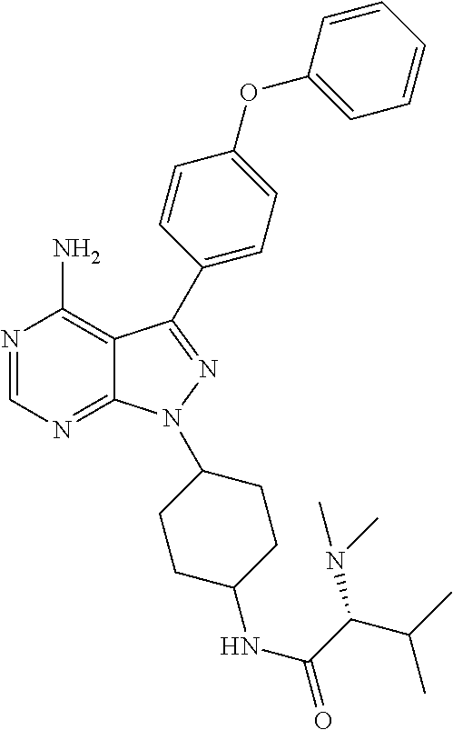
N1=CN=C2C(=C1N)C(C1=CC=C(OC3=CC=CC=C3)C=C1)=NN2C1CCC(NC(C(C(C)C)N(C)C)=O)CC1
